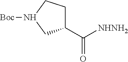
C1(C([NHNH2])=O)CCN([Boc])C1
